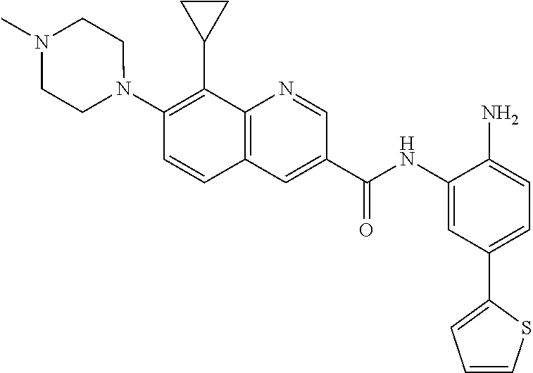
C1N(C2=C(C3CC3)C3=C(C=C2)C=C(C(NC2=CC(C4=CC=CS4)=CC=C2N)=O)C=N3)CCN(C)C1
